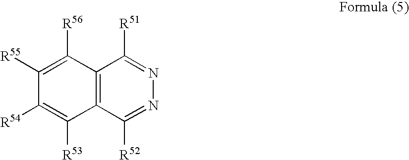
C12=C(C([R52])=NN=C1[R51])C([R53])=C([R54])C([R55])=C2[R56]
